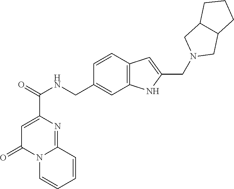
C1=C(C(=O)NCC2=CC3=C(C=C2)C=C(CN2CC4C(C2)CCC4)N3)N=C2N(C1=O)C=CC=C2
